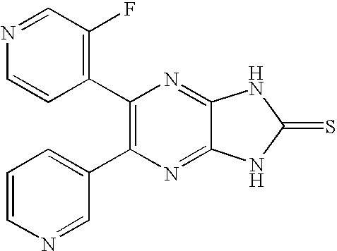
C1(C2=C(C3=CC=CN=C3)N=C3C(=N2)NC(=S)N3)=C(F)C=NC=C1
